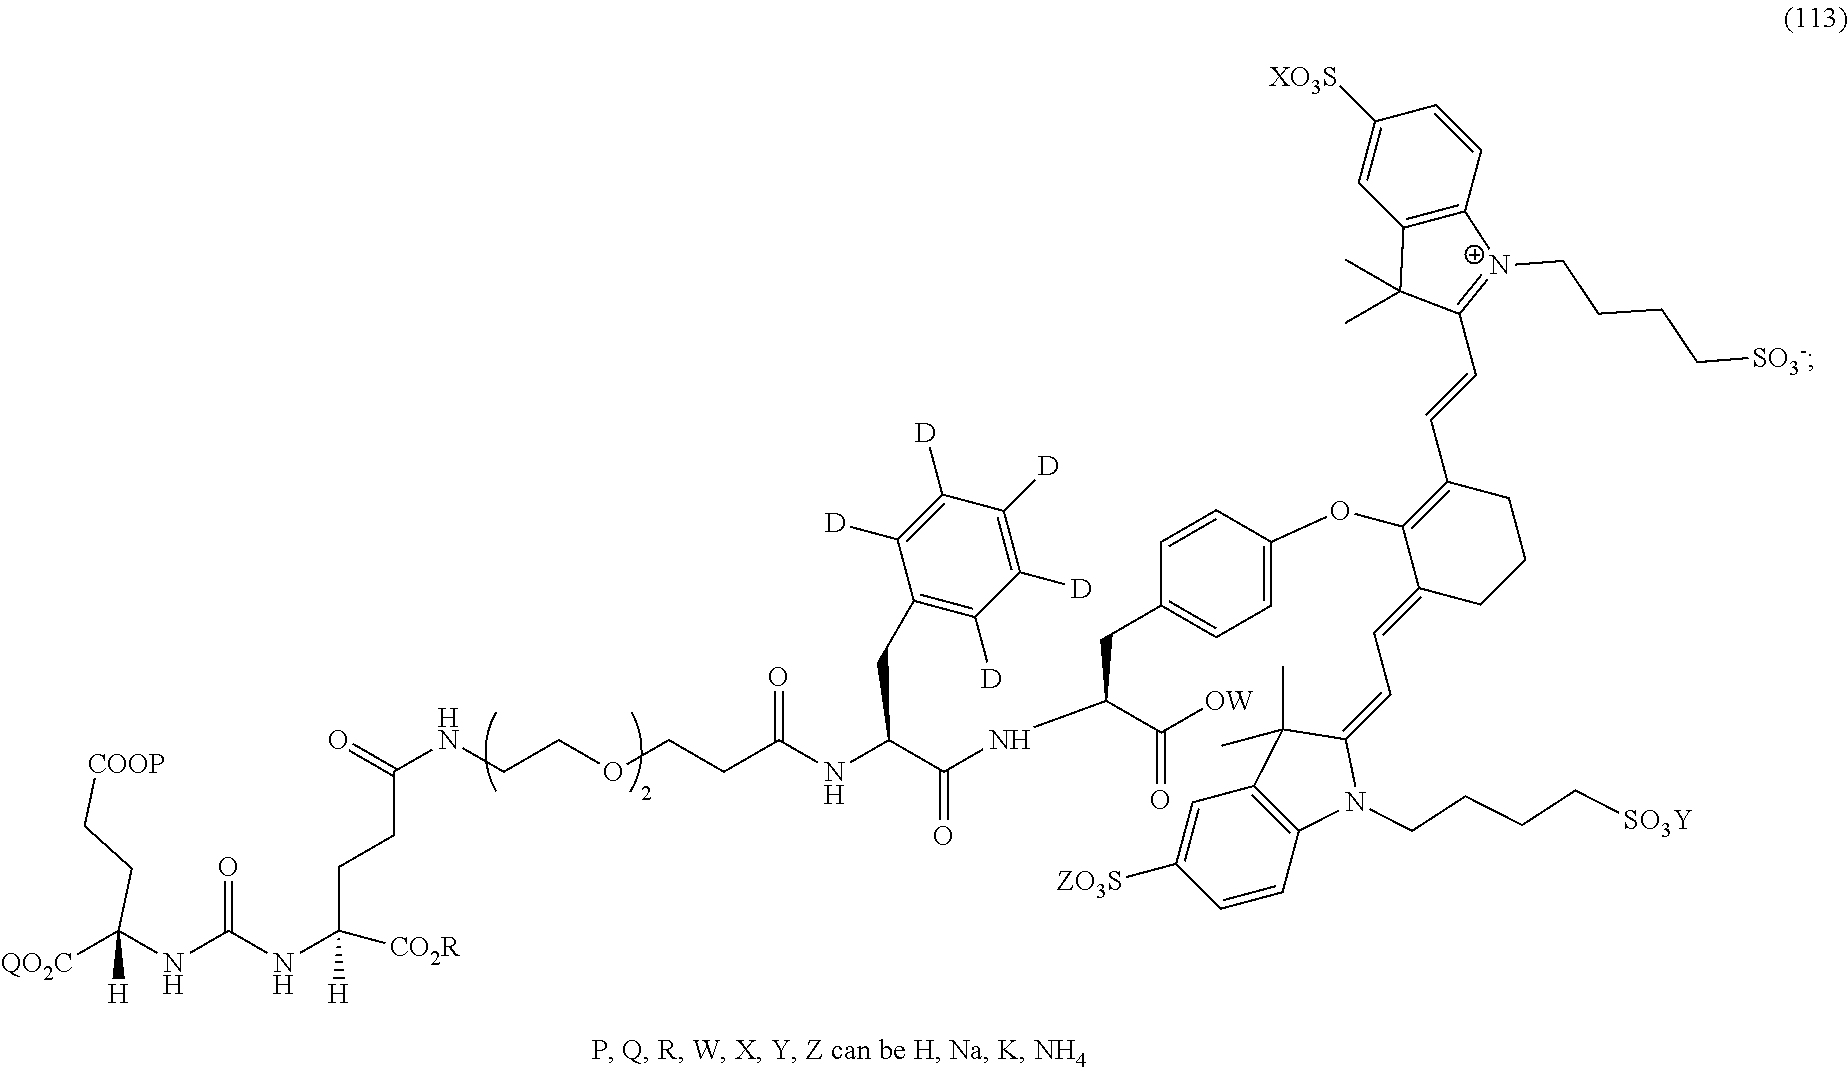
[QO2C]C(NC(=O)NC([H])(CCC(NCCOCCC(NC(C(NC(C([OW])=O)CC1=CC=C(OC2=C(C=CC3=[N+](CCCC[SO3-])C4=C(C3(C)C)C=C([XO3S])C=C4)CCCC2=CC=C2C(C)(C)C3=C(N2CCCC[SO3Y])C=CC([ZO3S])=C3)C=C1)=O)CC1=C([D])C([D])=C([D])C([D])=C1[D])=O)=O)[CO2R])([H])CC[COOP]
